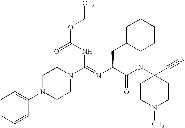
C1N(C2=CC=CC=C2)CCN(C(=NC(C(NC2(C#N)CCN(C)CC2)=O)CC2CCCCC2)NC(=O)OCC)C1
